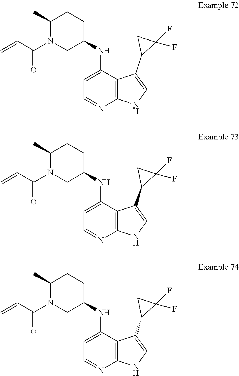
C1(C)N(C(C=C)=O)CC(NC2=CC=NC3=C2C(C2C(F)(F)C2)=CN3)CC1.C1(C)N(C(C=C)=O)CC(NC2=CC=NC3=C2C(C2C(F)(F)C2)=CN3)CC1.C1(C)N(C(C=C)=O)CC(NC2=CC=NC3=C2C(C2C(F)(F)C2)=CN3)CC1
